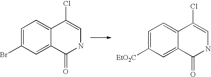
C1=C(Br)C=C2C(=C1)C(Cl)=CNC2=O.C1=C([EtO2C])C=C2C(=C1)C(Cl)=CNC2=O
